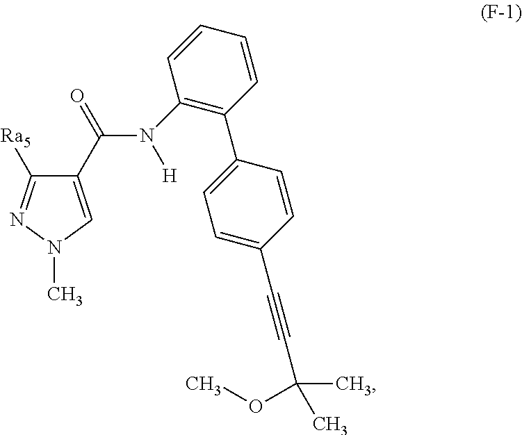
C1(C(=O)N(C2=C(C3=CC=C(C#CC(C)(C)OC)C=C3)C=CC=C2)[H])=CN(C)N=C1[Ra5]
